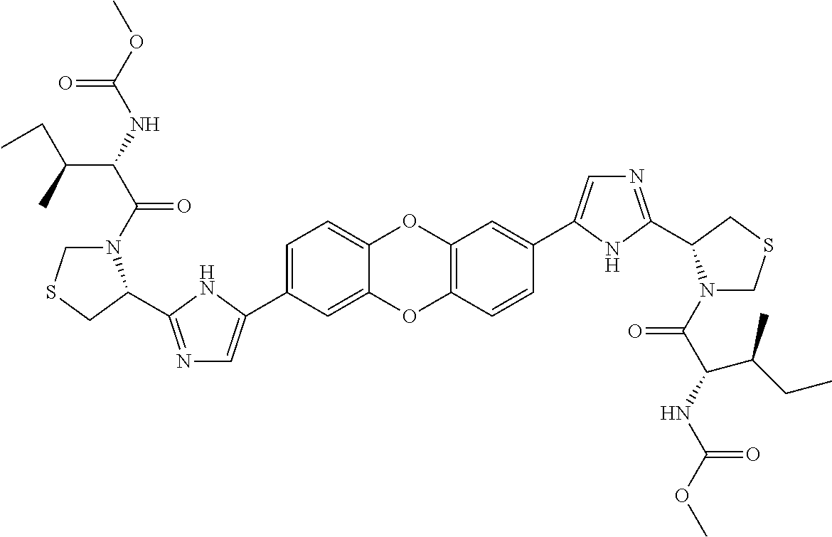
C1(C2=CN=C(C3N(C(=O)C(C(C)CC)NC(=O)OC)CSC3)N2)=CC=C2OC3=C(C=CC(C4=CN=C(C5N(C(=O)C(NC(=O)OC)C(CC)C)CSC5)N4)=C3)OC2=C1
